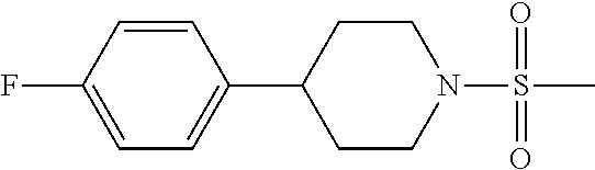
C1(C2CCN(S(=O)(C)=O)CC2)=CC=C(F)C=C1
